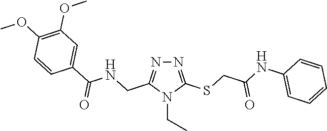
N1=C(SCC(NC2=CC=CC=C2)=O)N(CC)C(CNC(C2=CC(OC)=C(OC)C=C2)=O)=N1
